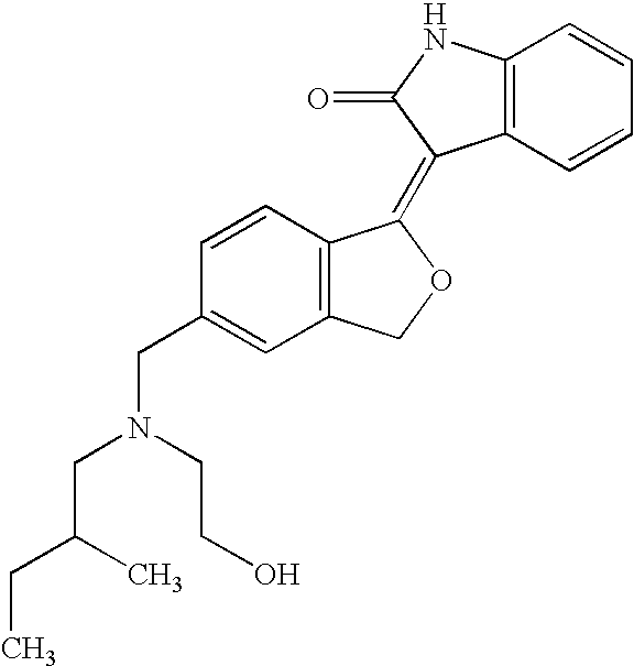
C1=CC(CN(CC(CC)C)CCO)=CC2=C1C(=C1C3=C(C=CC=C3)NC1=O)OC2
